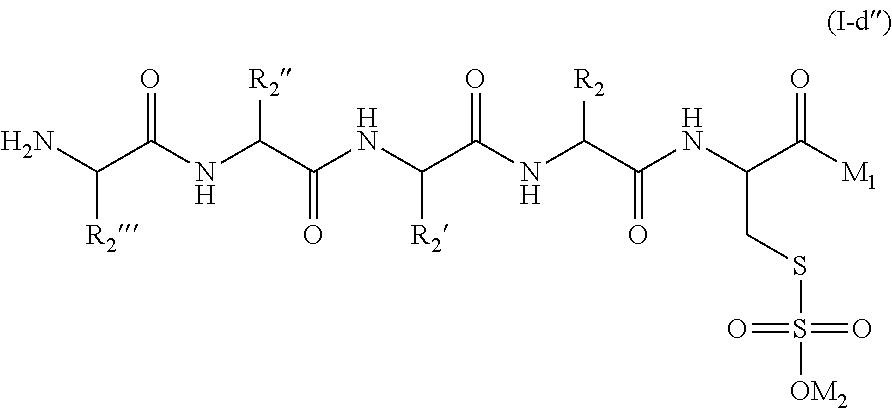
NC(C(NC(C(NC(C(NC(C(NC(C([M1])=O)CSS(=O)(=O)[OM2])=O)[R2])=O)[R2])=O)[R2])=O)[R2]
